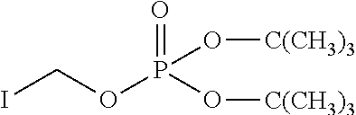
ICOP(=O)(O[C(CH3)3])O[C(CH3)3]
